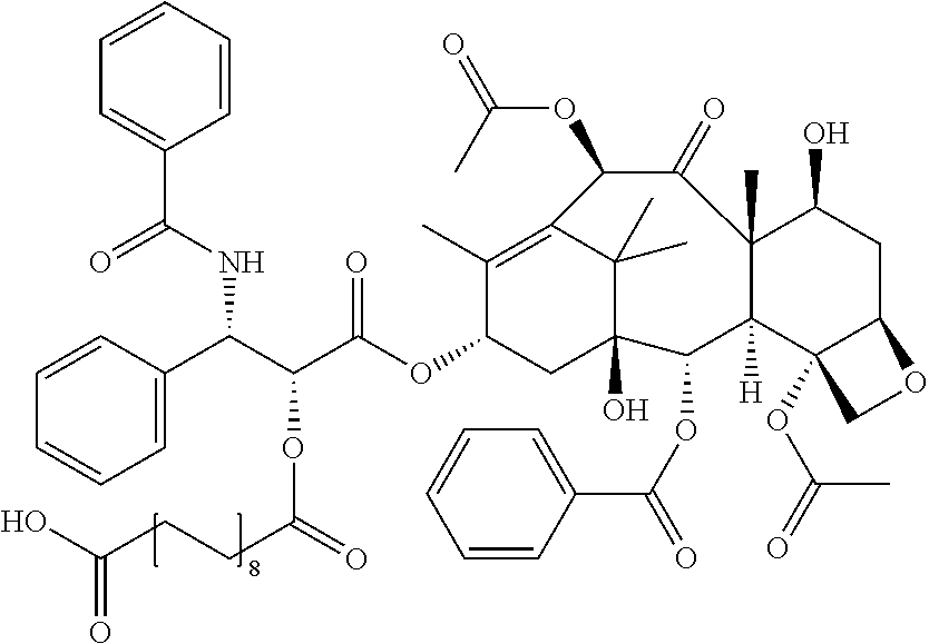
C1=C(C(C(C(OC2C(C)=C3C(C)(C)C(O)(C2)C(OC(C2=CC=CC=C2)=O)C2([H])C(C)(C(O)CC4C2(OC(=O)C)CO4)C(=O)C3OC(=O)C)=O)OC(CCC(O)=O)=O)NC(C2=CC=CC=C2)=O)C=CC=C1
